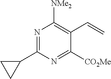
C1(C2=NC([NMe2])=C(C=C)C([CO2Me])=N2)CC1
